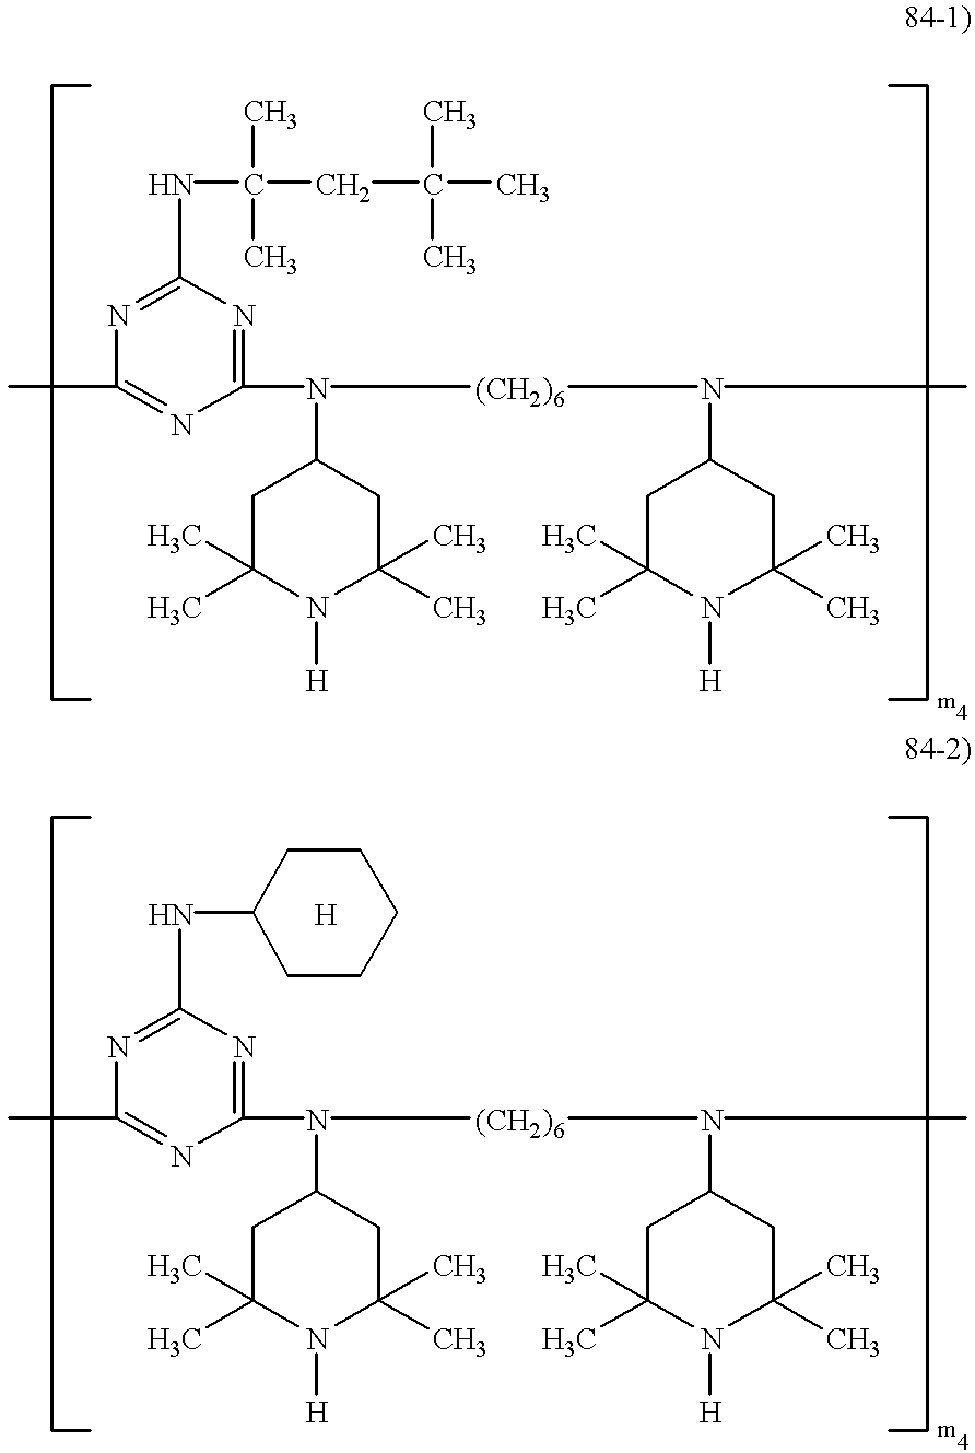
C1(N([(CH2)6]N(C2CC(C)(C)N([H])C(C)(C)C2)C)C2CC(C)(C)N([H])C(C)(C)C2)=NC(NC(CC(C)(C)C)(C)C)=NC(C)=N1.C1(N([(CH2)6]N(C2CC(C)(C)N([H])C(C)(C)C2)C)C2CC(C)(C)N([H])C(C)(C)C2)=NC(NC2CCCCC2)=NC(C)=N1.[H]
